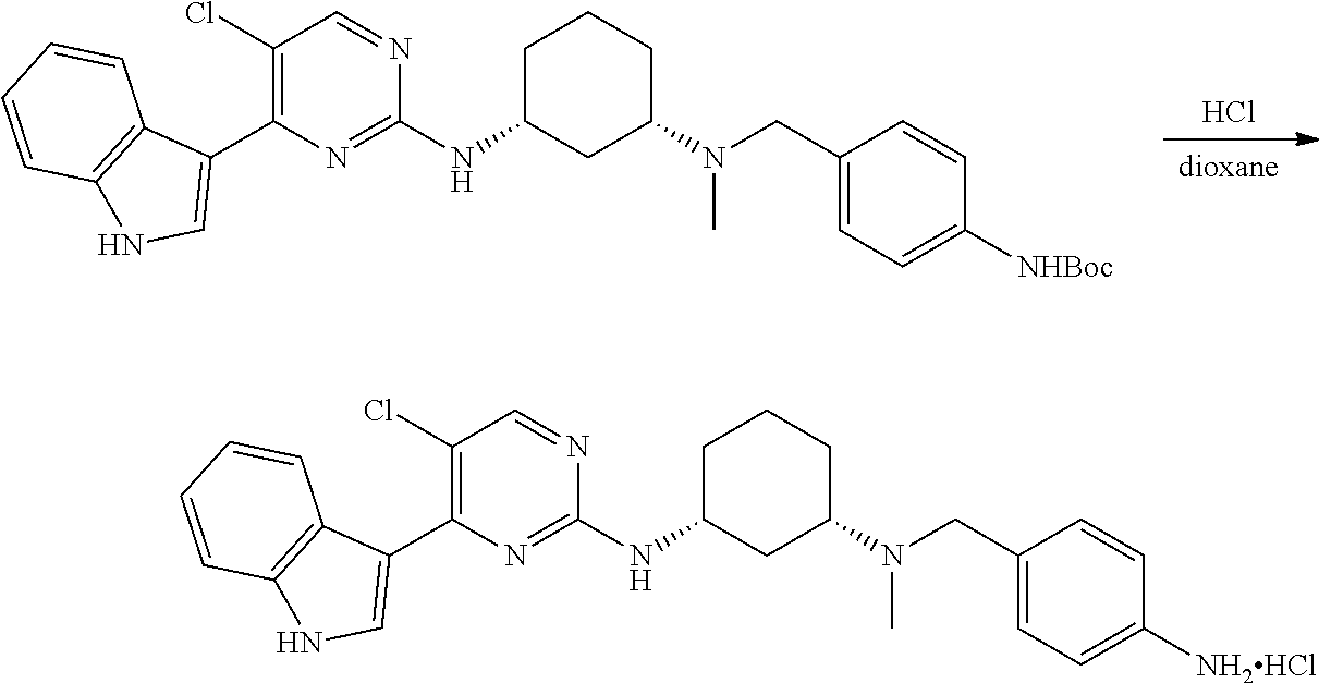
[dioxane].Cl.C1C(NC2=NC(C3=CNC4=C3C=CC=C4)=C(Cl)C=N2)CC(N(CC2=CC=C([NHBoc])C=C2)C)CC1.C1C(NC2=NC(C3=CNC4=C3C=CC=C4)=C(Cl)C=N2)CC(N(CC2=CC=C([NH2HCl])C=C2)C)CC1
